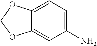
C1=C2C(=CC(N)=C1)OCO2
